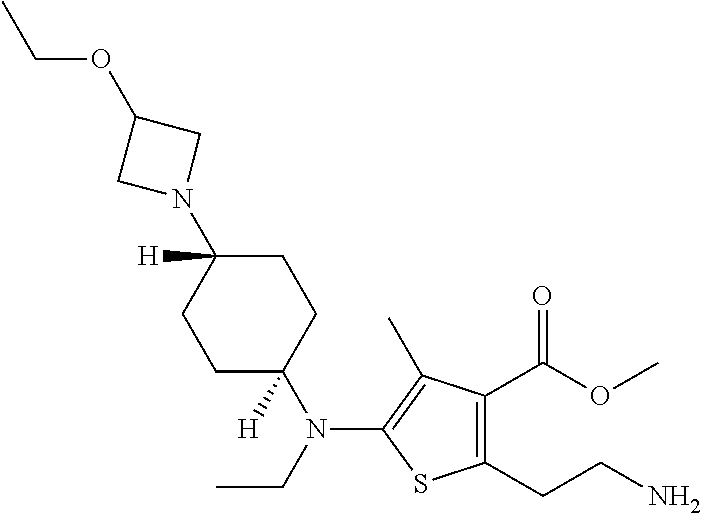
N1(C2([H])CCC(N(CC)C3=C(C)C(C(OC)=O)=C(CCN)S3)([H])CC2)CC(OCC)C1
